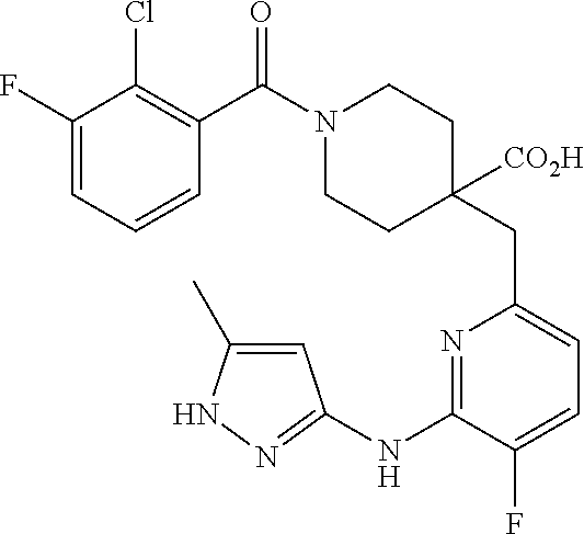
C1(F)=CC=CC(C(=O)N2CCC(CC3=CC=C(F)C(NC4=NNC(C)=C4)=N3)([CO2H])CC2)=C1Cl
